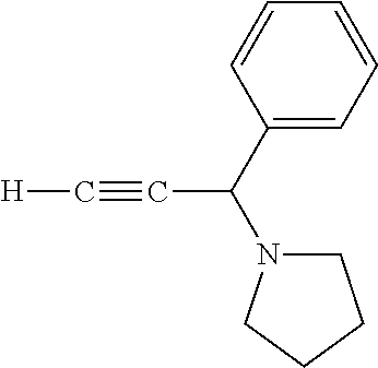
[H]C#CC(N1CCCC1)C1=CC=CC=C1
